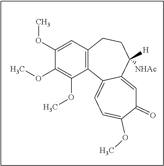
C1(OC)=CC2=C(C(OC)=C1OC)C1=CC=C(OC)C(=O)C=C1C([H])([NHAc])CC2
